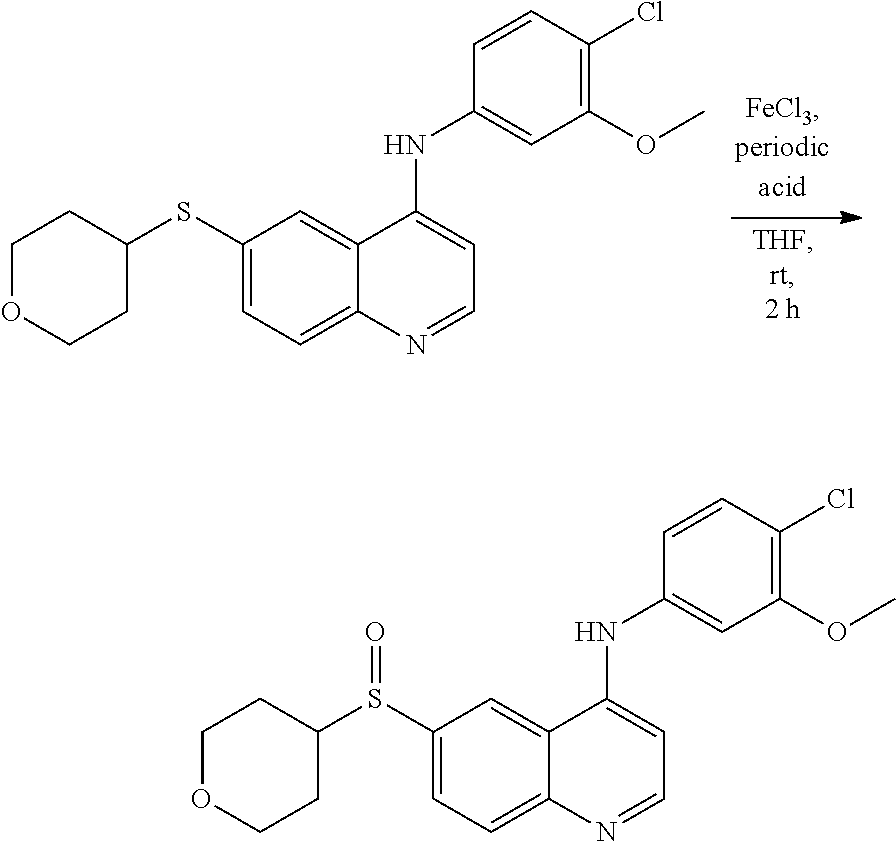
C12=CC=C(SC3CCOCC3)C=C1C(NC1=CC(OC)=C(Cl)C=C1)=CC=N2.C12=CC=C(S(C3CCOCC3)=O)C=C1C(NC1=CC(OC)=C(Cl)C=C1)=CC=N2
